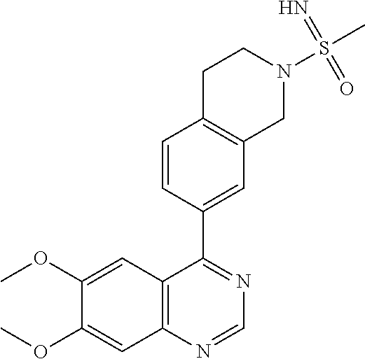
C12=C(N=CN=C1C1=CC3=C(C=C1)CCN(S(C)(=N)=O)C3)C=C(OC)C(OC)=C2
